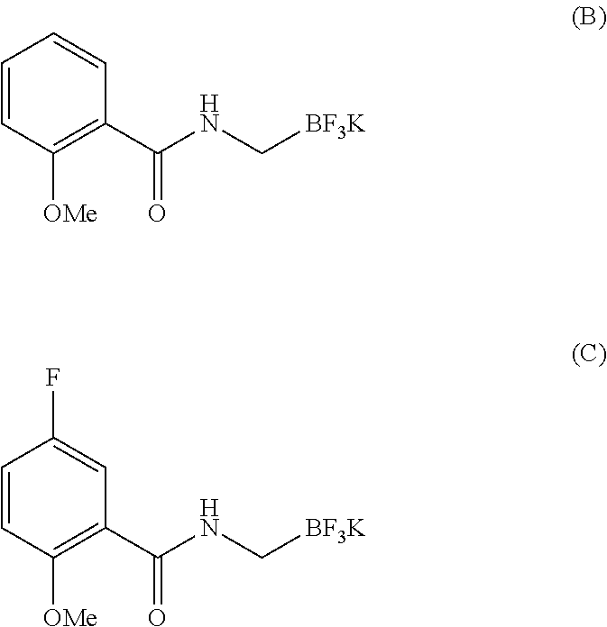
C1(C(NC[BF3K])=O)=C([OMe])C=CC=C1.C1(C(NC[BF3K])=O)=C([OMe])C=CC(F)=C1
